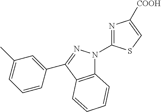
C12=C(C(C3=CC(C)=CC=C3)=NN1C1=NC([COOH])=CS1)C=CC=C2
